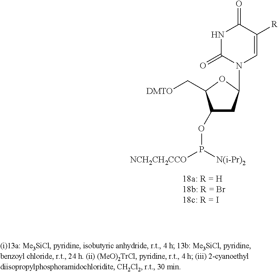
N1C(=O)N(C2CC(OP([NCH2CH2CCO])[N(i-Pr)2])C(C[DMTO])O2)C=C([R])C1=O
